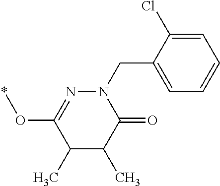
C1(C)C(C)C(=O)N(CC2=CC=CC=C2Cl)N=C1O*
